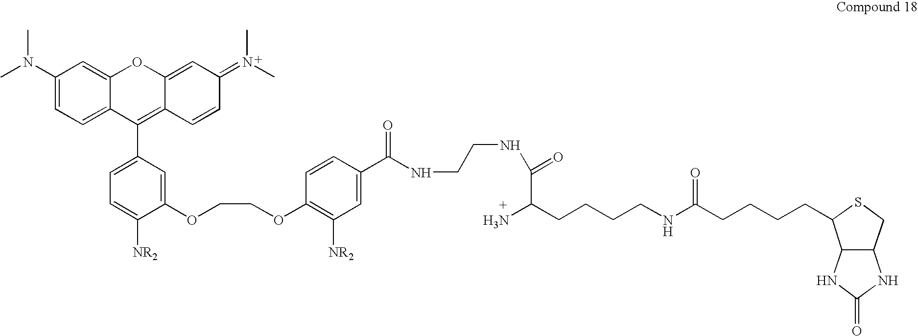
C1(N(C)C)=CC=C2C(=C1)OC1=CC(=N(C)C)C=CC1=C2C1=CC=C([NR2])C(OCCOC2=C([NR2])C=C(C(NCCNC(C(CCCCNC(CCCCC3C4C(CS3)NC(=O)N4)=O)N)=O)=O)C=C2)=C1
